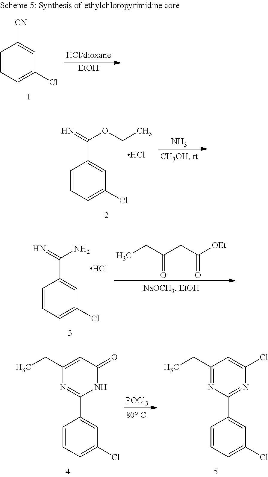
C1=CC=C(Cl)C=C1[CN].[EtOH].C1=CC=C(Cl)C=C1C(=N)OCC.Cl.N.C1=CC=C(Cl)C=C1C(=N)N.Cl.CCC(CC([OEt])=O)=O.C1=CC=C(Cl)C=C1C1=NC(CC)=CC(=O)N1.[POCl3].C1=CC=C(Cl)C=C1C1=NC(Cl)=CC(CC)=N1
